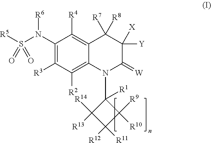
C1(N(S([R5])(=O)=O)[R6])=C([R3])C([R2])=C2C(=C1[R4])C([R7])([R8])C([Y])([X])C(=[W])N2C1([R1])C([R14])([R13])C([R12])([R11])C1([R9])[R10]
